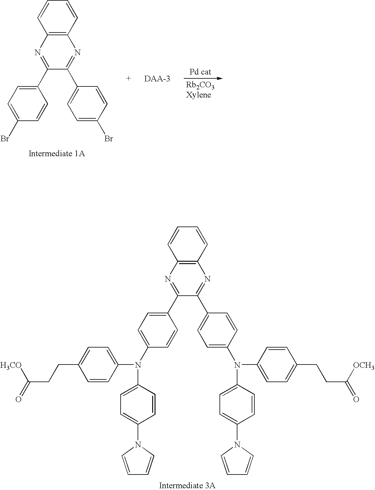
C12=C(N=C(C3=CC=C(Br)C=C3)C(C3=CC=C(Br)C=C3)=N1)C=CC=C2.C12=C(N=C(C3=CC=C(N(C4=CC=C(CCC(=O)[H3CO])C=C4)C4=CC=C(N5C=CC=C5)C=C4)C=C3)C(C3=CC=C(N(C4=CC=C(CCC([OCH3])=O)C=C4)C4=CC=C(N5C=CC=C5)C=C4)C=C3)=N1)C=CC=C2
